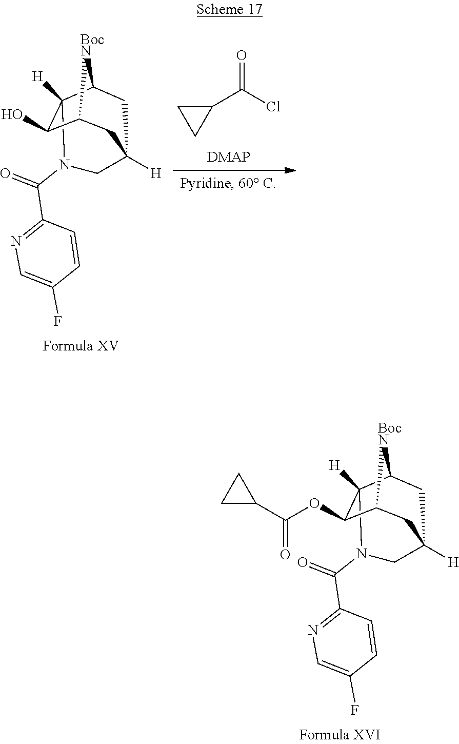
C12C(OC(C3CC3)=O)C3([H])C([BocN]1)CC([H])(C2)CN3C(=O)C1=NC=C(F)C=C1.C12C(O)C3([H])C([BocN]1)CC([H])(C2)CN3C(=O)C1=NC=C(F)C=C1.C1(C(Cl)=O)CC1
